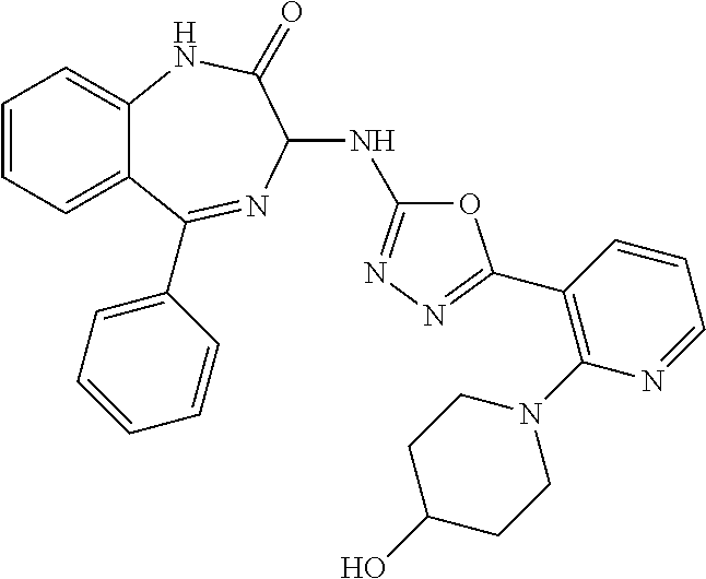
C1(C2=NN=C(NC3N=C(C4=CC=CC=C4)C4=CC=CC=C4NC3=O)O2)=C(N2CCC(O)CC2)N=CC=C1
